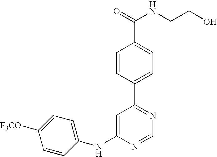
C1(NC2=CC(C3=CC=C(C(=O)NCCO)C=C3)=NC=N2)=CC=C([F3CO])C=C1
